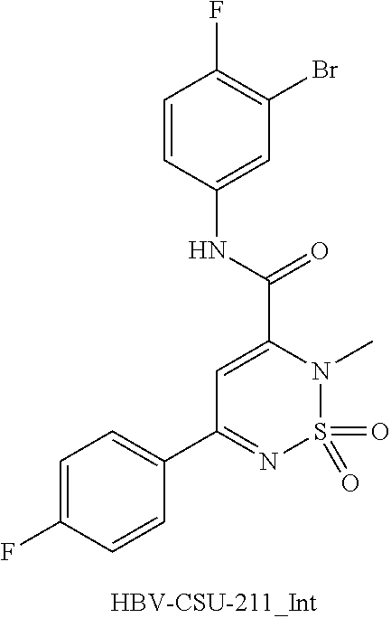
O=S1(=O)N(C)C(C(NC2=CC(Br)=C(F)C=C2)=O)=CC(C2=CC=C(F)C=C2)=N1
